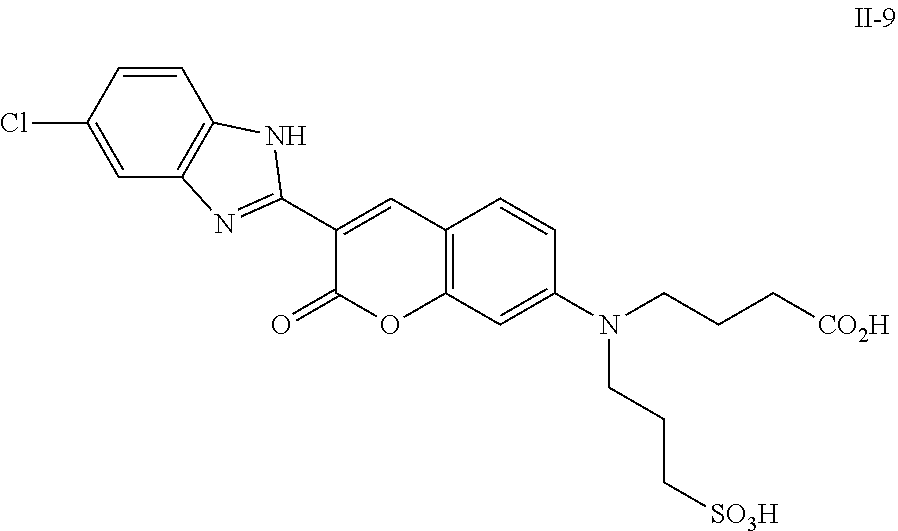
C12=C(C=C(N(CCC[CO2H])CCC[SO3H])C=C1)OC(=O)C(C1=NC3=C(N1)C=CC(Cl)=C3)=C2
